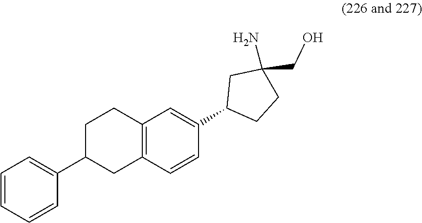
C1=CC=CC(C2CC3=C(CC2)C=C(C2CCC(CO)(N)C2)C=C3)=C1
